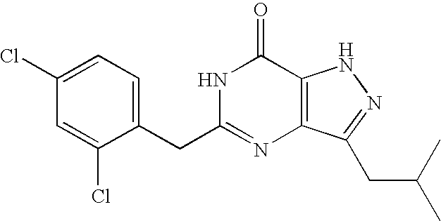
C1=C(CC2=NC3=C(C(=O)N2)NN=C3CC(C)C)C(Cl)=CC(Cl)=C1
